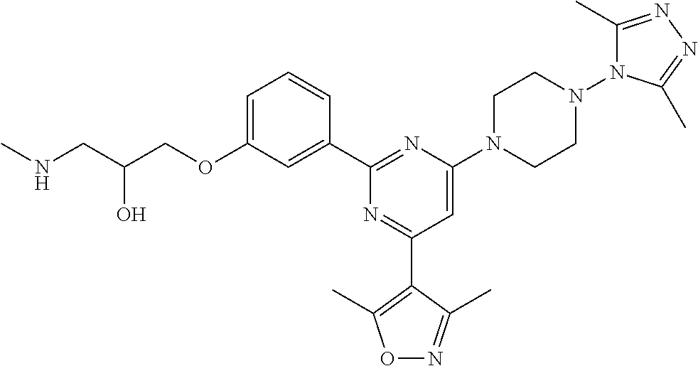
C1=C(OCC(CNC)O)C=C(C2=NC(N3CCN(N4C(C)=NN=C4C)CC3)=CC(C3=C(C)ON=C3C)=N2)C=C1
